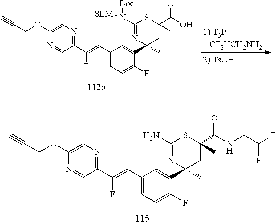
C1(OCC#C)=CN=C(C(F)=CC2=CC=C(F)C(C3(C)CC(C(=O)NCC(F)F)(C)SC(N)=N3)=C2)C=N1.C1(OCC#C)=CN=C(C(F)=CC2=CC=C(F)C(C3(C)CC(C(O)=O)(C)SC(N([Boc])[SEM])=N3)=C2)C=N1
